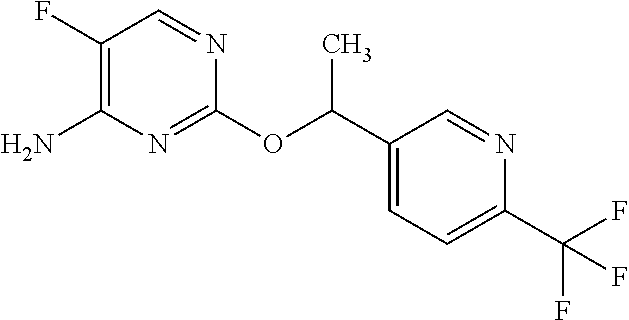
C1(F)=C(N)N=C(OC(C2=CC=C(C(F)(F)F)N=C2)C)N=C1
